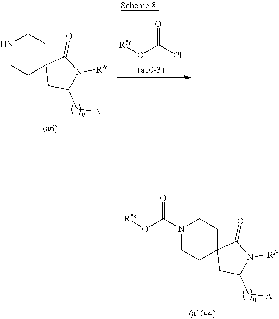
N1(C(=O)O[R5c])CCC2(CC1)CC(C[A])N([RN])C2=O.N1CCC2(CC1)CC(C[A])N([RN])C2=O.O(C(=O)Cl)[R5c]
